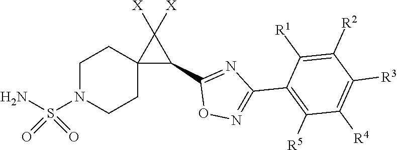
C1N(S(N)(=O)=O)CCC2(C1)C(C1=NC(C3=C([R5])C([R4])=C([R3])C([R2])=C3[R1])=NO1)C2([X])[X]
